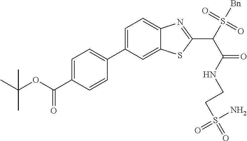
C1=C(C2=CC=C(C(OC(C)(C)C)=O)C=C2)C=C2C(=C1)N=C(C(S(=O)(=O)[Bn])C(=O)NCCS(=O)(N)=O)S2
